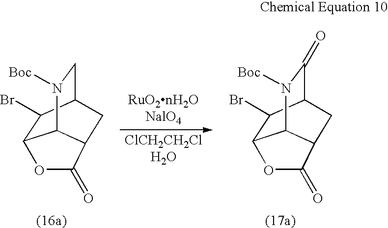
C12C(Br)C3CN([Boc])C1C(C3)C(=O)O2.C12C(Br)C3C(=O)N([Boc])C1C(C3)C(=O)O2
